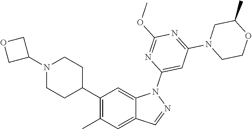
C1(C2CCN(C3COC3)CC2)=C(C)C=C2C(=C1)N(C1=CC(N3CCOC(C)C3)=NC(OC)=N1)N=C2
